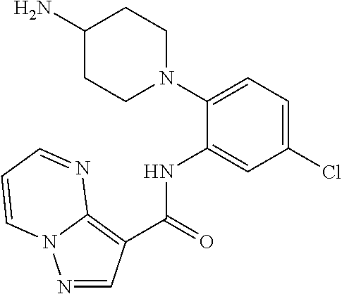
C1(N)CCN(C2=CC=C(Cl)C=C2NC(C2=C3N(N=C2)C=CC=N3)=O)CC1
